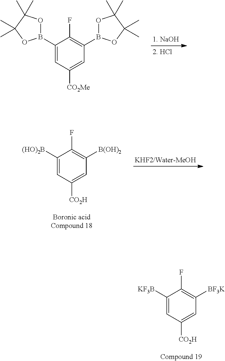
B1(C2=CC([CO2Me])=CC(B3OC(C)(C)C(C)(C)O3)=C2F)OC(C)(C)C(C)(C)O1.C1([(HO)2B])=CC([CO2H])=CC([B(OH)2])=C1F.C1([KF3B])=CC([CO2H])=CC([BF3K])=C1F
